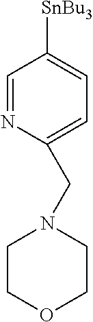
C1=NC(CN2CCOCC2)=CC=C1[SnBu3]
